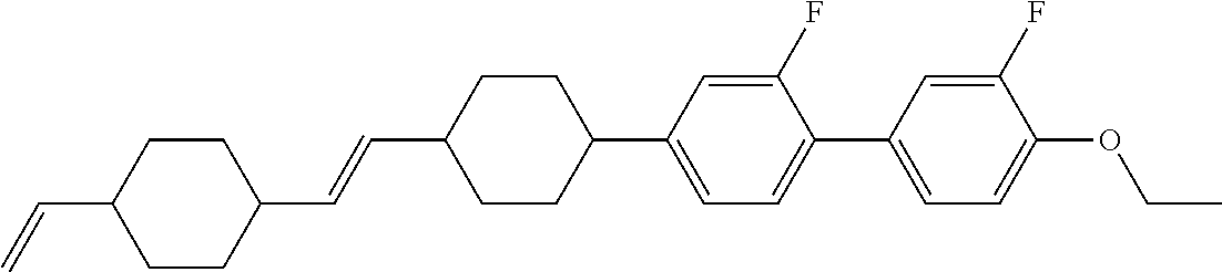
C1CC(C=C)CCC1C=CC1CCC(C2=CC=C(C3=CC=C(OCC)C(F)=C3)C(F)=C2)CC1
